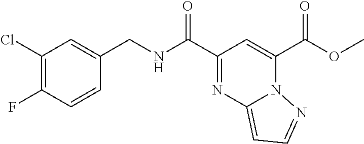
O(C(C1=CC(C(NCC2=CC(Cl)=C(F)C=C2)=O)=NC2=CC=NN12)=O)C
